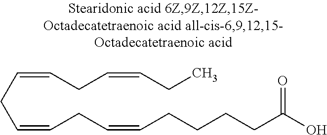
C(=CCC=CCC=CCCCCC(O)=O)CC=CCC
